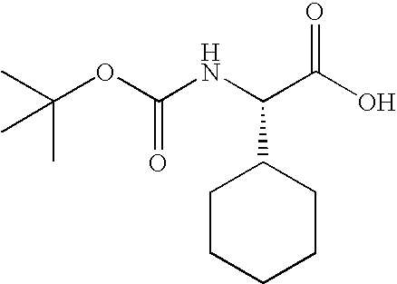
CC(OC(NC(C(=O)O)C1CCCCC1)=O)(C)C
